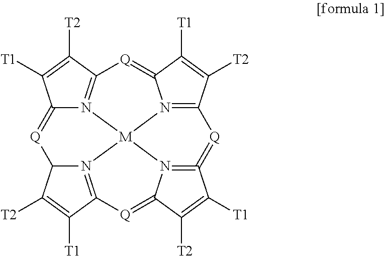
C12=[Q]C3N4=C(C([T1])=C3[T2])[Q]=C3N5=C(=[Q]C6=N7C(=[Q]C(=N1[M]457)C([T2])=C2[T1])C([T1])=C6[T2])C([T1])=C3[T2]
